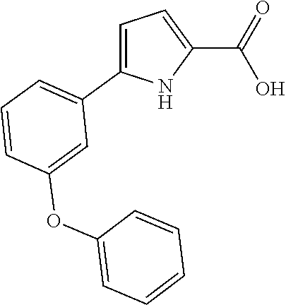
C1=C(C2=CC=CC(OC3=CC=CC=C3)=C2)NC(C(=O)O)=C1
